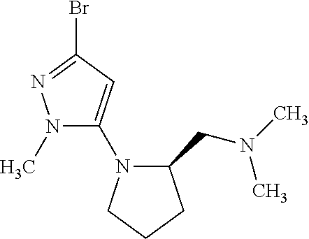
N1(C)C(N2C(CN(C)C)CCC2)=CC(Br)=N1
